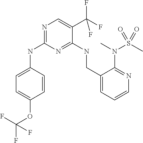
N1=C(NC2=CC=C(OC(F)(F)F)C=C2)N=C(NCC2=CC=CN=C2N(C)S(C)(=O)=O)C(C(F)(F)F)=C1
